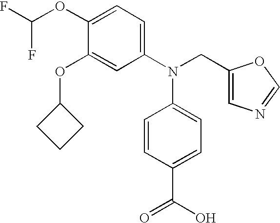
C1(OC(F)F)=CC=C(N(CC2=CN=CO2)C2=CC=C(C(O)=O)C=C2)C=C1OC1CCC1
